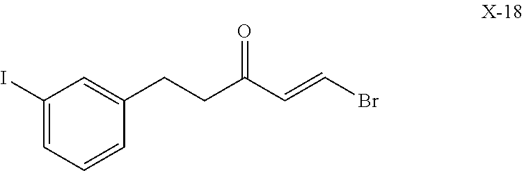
BrC=CC(CCC1=CC(I)=CC=C1)=O
